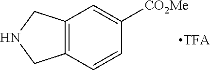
C12=C(C=CC([CO2Me])=C1)CNC2
